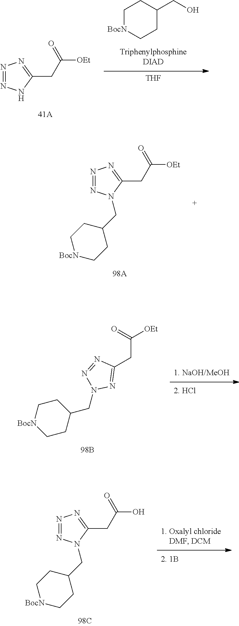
N1=NN(CC2CC[BocN]CC2)C(CC(O)=O)=N1.O=C([OEt])CC1=NN(CC2CC[BocN]CC2)N=N1.C1[BocN]CCC(CO)C1.[THF].N1=NNC(CC([OEt])=O)=N1.N1=NN(CC2CC[BocN]CC2)C(CC([OEt])=O)=N1
